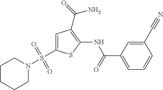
C1=C(S(N2CCCCC2)(=O)=O)SC(NC(=O)C2=CC=CC(C#N)=C2)=C1C(=O)N
